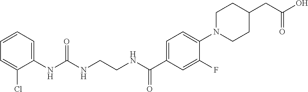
N(C(NCCNC(C1=CC=C(N2CCC(CC(=O)O)CC2)C(F)=C1)=O)=O)C1=CC=CC=C1Cl
